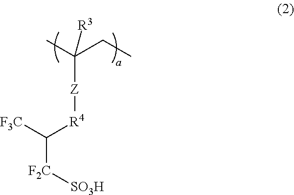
CC(CC)([R3])[Z][R4]C([F2C][SO3H])[F3C]
